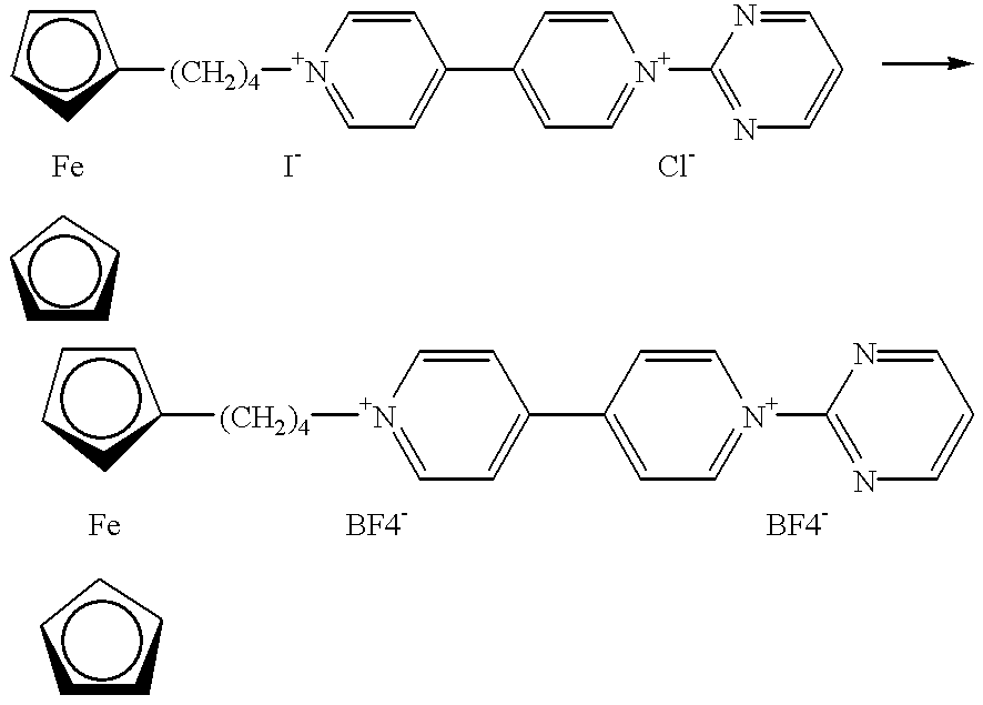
C1ccc([(CH2)4][N+]2=CC=C(C3=CC=[N+](C4=NC=CC=N4)C=C3)C=C2)c1.c1cccc1.c1ccc([(CH2)4][N+]2=CC=C(C3=CC=[N+](C4=NC=CC=N4)C=C3)C=C2)c1.c1cccc1
